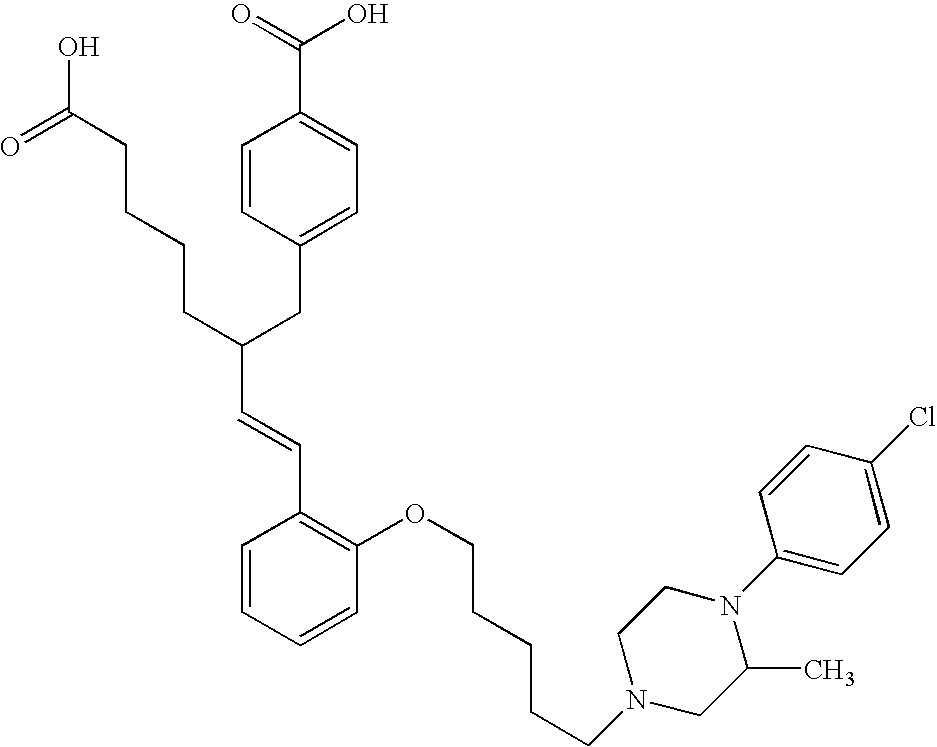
C(C(CC1=CC=C(C(=O)O)C=C1)CCCCC(O)=O)=CC1=C(OCCCCCN2CC(C)N(C3=CC=C(Cl)C=C3)CC2)C=CC=C1
